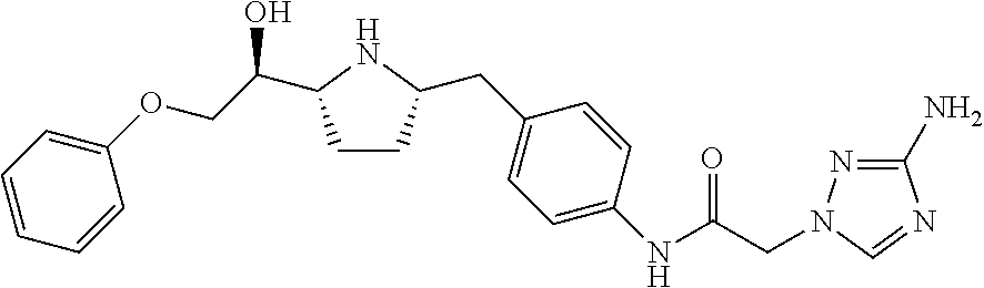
C1(OCC(O)C2CCC(CC3=CC=C(NC(=O)CN4N=C(N)N=C4)C=C3)N2)=CC=CC=C1
